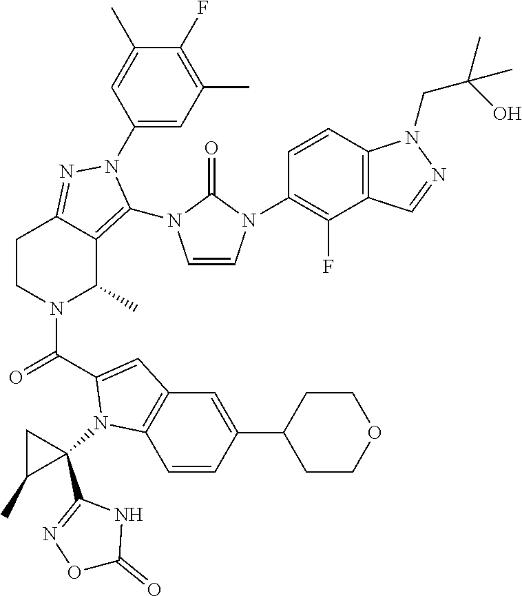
C1(F)=C(C)C=C(N2C(N3C=CN(C4=C(F)C5=C(C=C4)N(CC(C)(O)C)N=C5)C3=O)=C3C(C)N(C(=O)C4=CC5=C(C=CC(C6CCOCC6)=C5)N4C4(C5=NOC(=O)N5)CC4C)CCC3=N2)C=C1C
